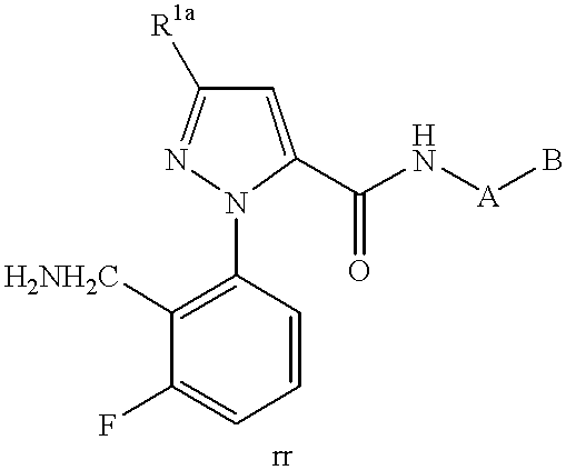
C1([H2NH2C])=C(N2C(C(N[A]B)=O)=CC([R1a])=N2)C=CC=C1F
